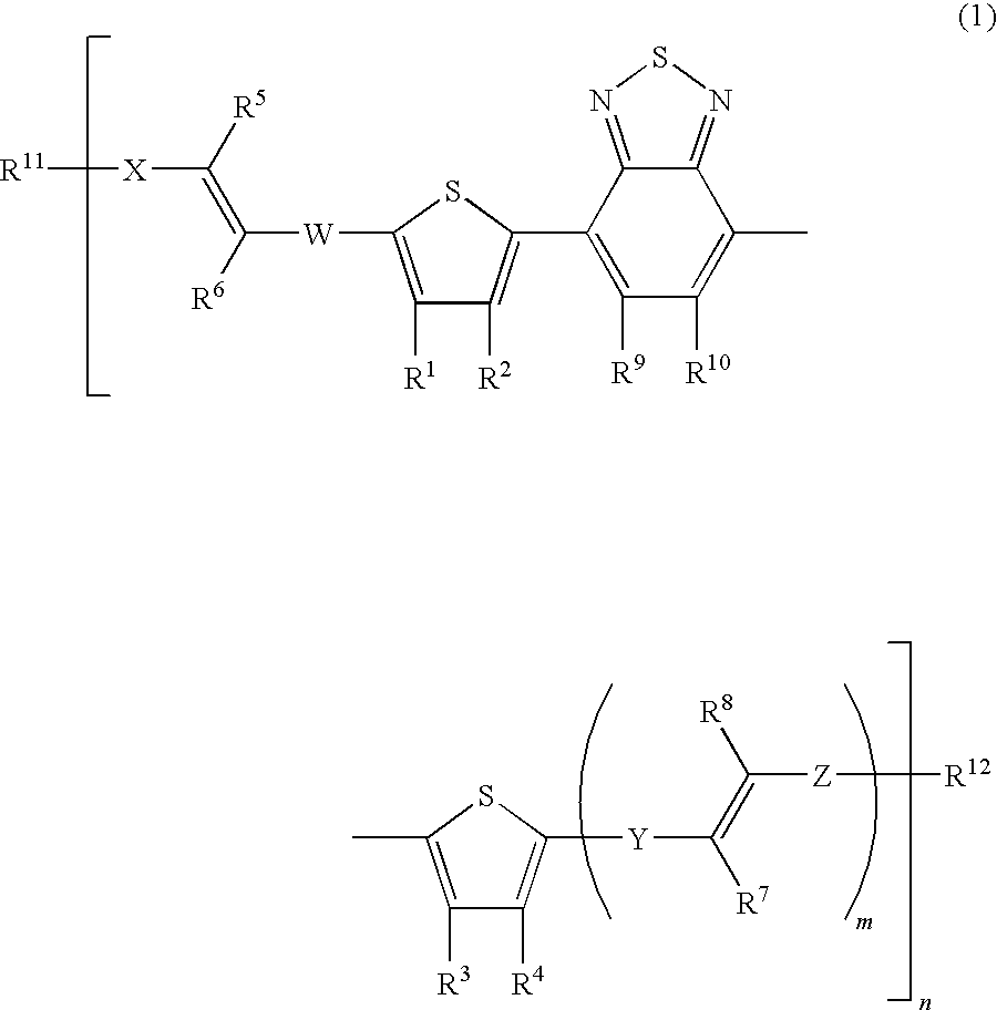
C12=NSN=C1C(C1=C([R2])C([R1])=C([W]C(=C([R5])[X][R11])[R6])S1)=C([R9])C([R10])=C2C.C1([R3])=C(C)SC([Y]C([R7])=C([R8])[Z][R12])=C1[R4]
